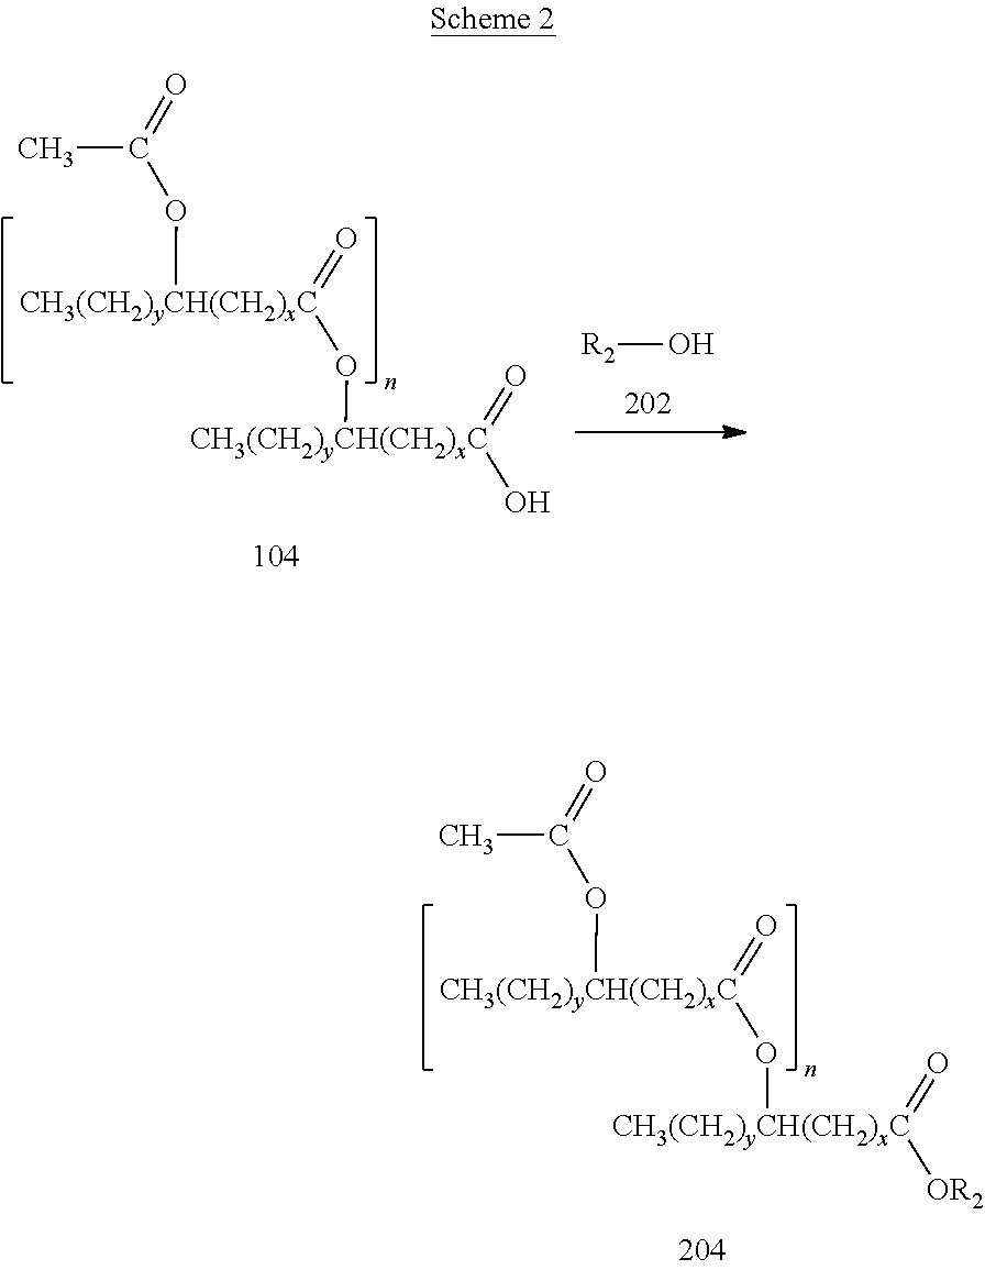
CC(=O)O[CH3(CH2)yCH(CH2)xC](=O)O[CH3(CH2)yCH(CH2)xC](=O)[OR2].[R2]O.CC(=O)O[CH3(CH2)yCH(CH2)xC](=O)O[CH3(CH2)yCH(CH2)xC](=O)O
